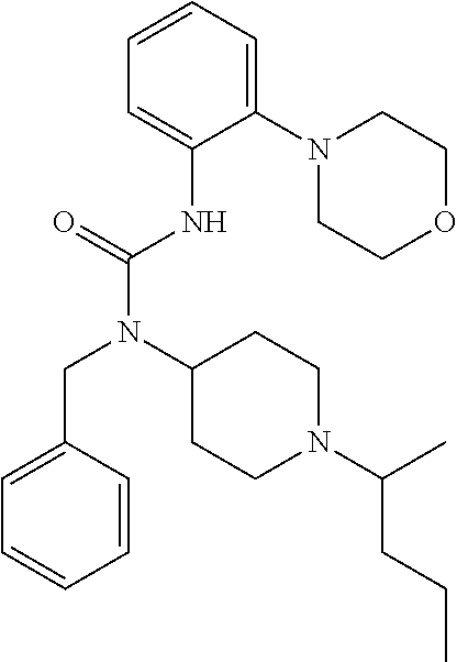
C1=CC=C(N2CCOCC2)C(NC(N(C2CCN(C(C)CCC)CC2)CC2=CC=CC=C2)=O)=C1
